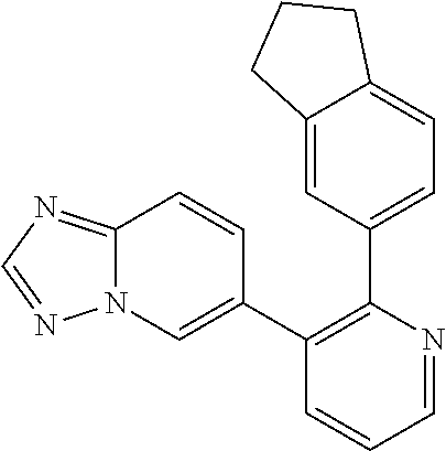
C12=CC(C3=C(C4=CN5C(=NC=N5)C=C4)C=CC=N3)=CC=C1CCC2
